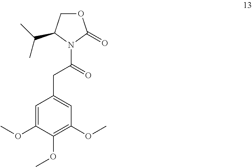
N1(C(CC2=CC(OC)=C(OC)C(OC)=C2)=O)C(=O)OCC1C(C)C
